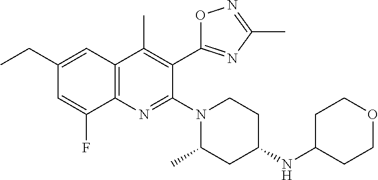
C1(CC)=CC2=C(N=C(N3CCC(NC4CCOCC4)CC3C)C(C3=NC(C)=NO3)=C2C)C(F)=C1
